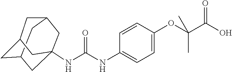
C12CC3CC(NC(NC4=CC=C(OC(C(O)=O)(C)C)C=C4)=O)(C1)CC(C2)C3
